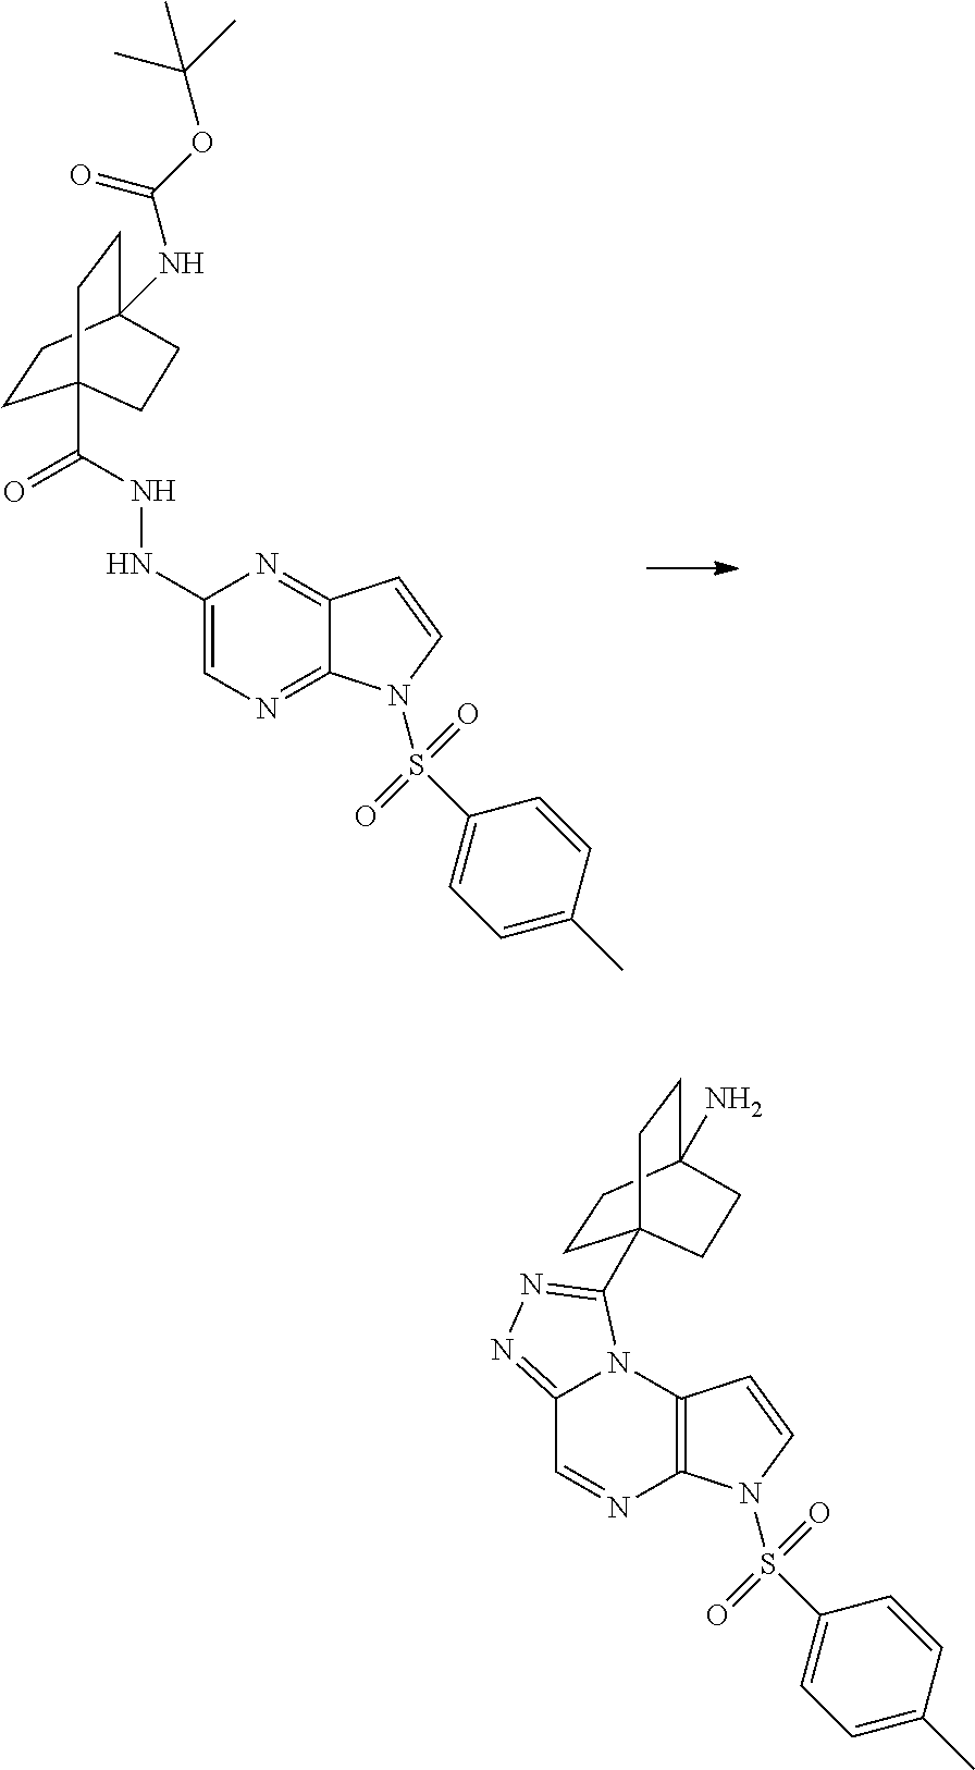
C1(NNC(=O)C23CCC(NC(OC(C)(C)C)=O)(CC2)CC3)=CN=C2C(=N1)C=CN2S(C1=CC=C(C)C=C1)(=O)=O.C12=NN=C(C34CCC(N)(CC3)CC4)N1C1=C(N=C2)N(S(C2=CC=C(C)C=C2)(=O)=O)C=C1
